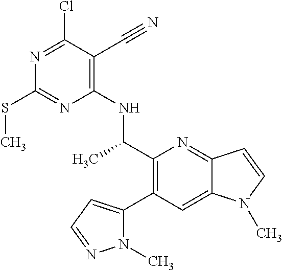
C1(C(C)NC2=C(C#N)C(Cl)=NC(SC)=N2)=C(C2=CC=NN2C)C=C2C(=N1)C=CN2C
